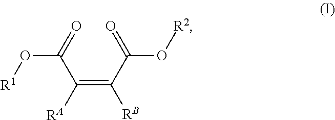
C(=C(C(=O)O[R2])[RB])(C(=O)O[R1])[RA]
